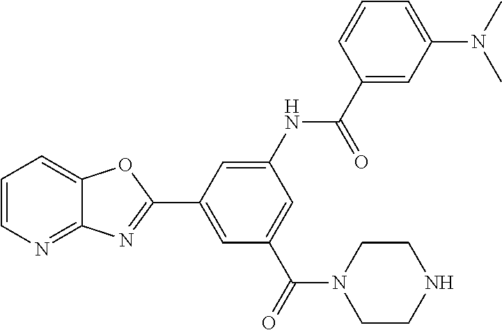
C1=CN=C2C(=C1)OC(C1=CC(C(=O)N3CCNCC3)=CC(NC(C3=CC(N(C)C)=CC=C3)=O)=C1)=N2
